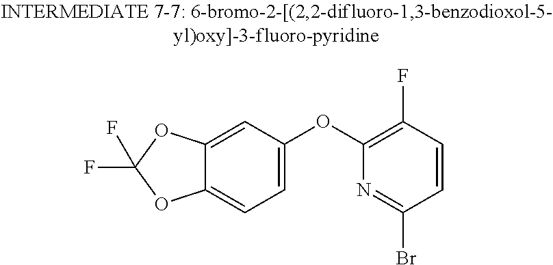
C12=CC(OC3=C(F)C=CC(Br)=N3)=CC=C1OC(F)(F)O2
